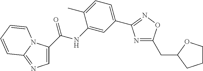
C1=C(C(NC2=CC(C3=NOC(CC4CCCO4)=N3)=CC=C2C)=O)N2C(=N1)C=CC=C2
